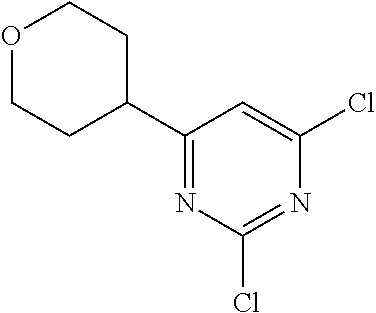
C1(C2CCOCC2)=NC(Cl)=NC(Cl)=C1
